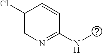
C1(Cl)=CN=C(NC)C=C1
